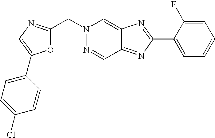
N1(CC2=NC=C(C3=CC=C(Cl)C=C3)O2)N=CC2=NC(C3=CC=CC=C3F)=NC2=C1
